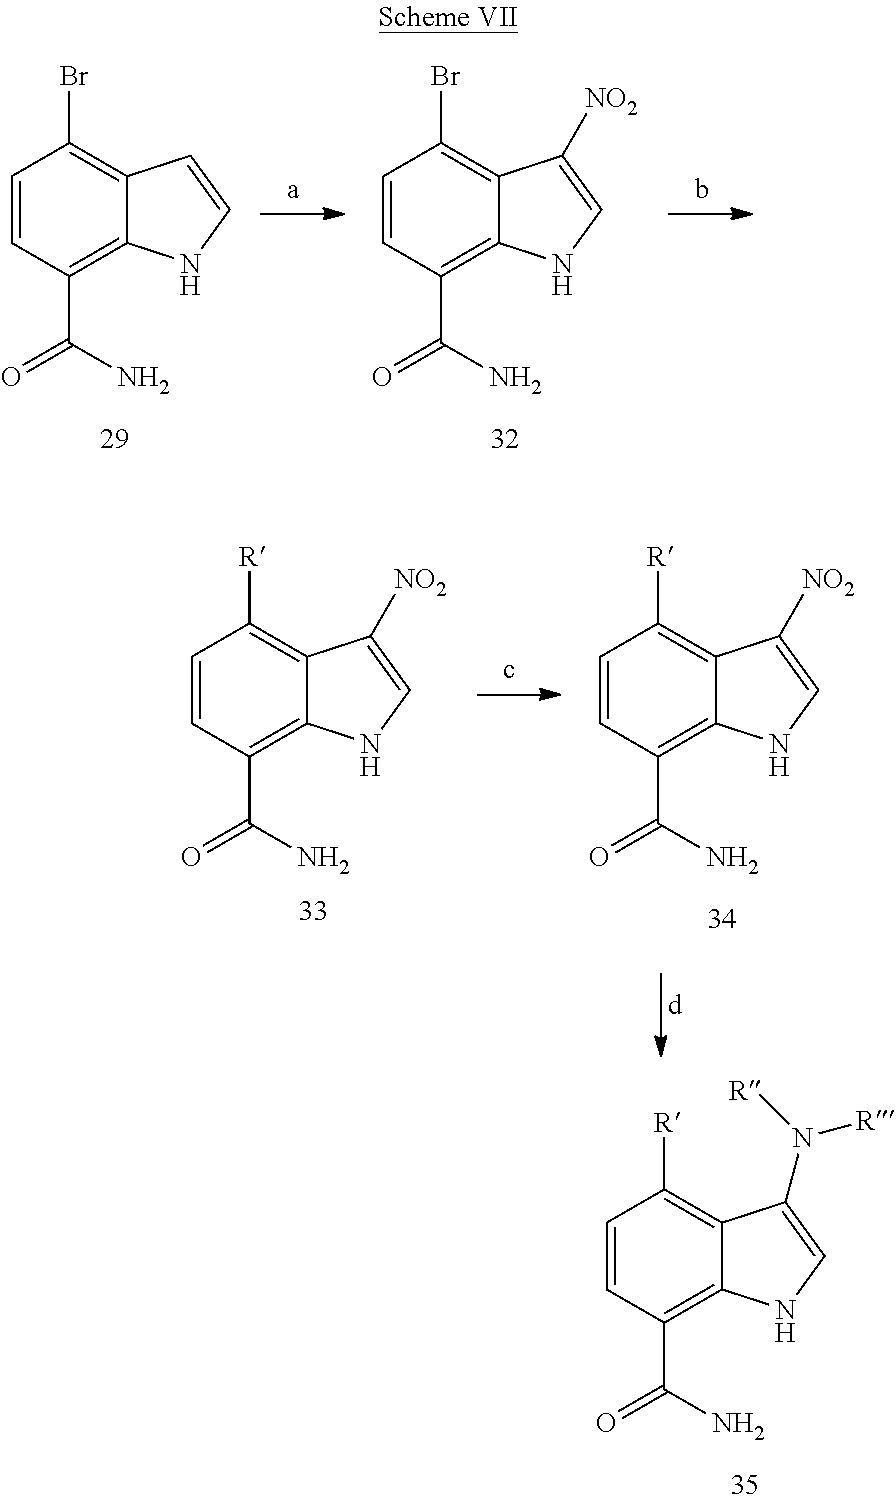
C1=CC(C(=O)N)=C2C(=C1Br)C=CN2.C1=CC(C(=O)N)=C2C(=C1Br)C([NO2])=CN2.C1=CC(C(=O)N)=C2C(=C1[R])C([NO2])=CN2.C1=CC(C(N)=O)=C2C(=C1[R])C([NO2])=CN2.C1=CC(C(N)=O)=C2C(=C1[R])C(N([R])[R])=CN2
